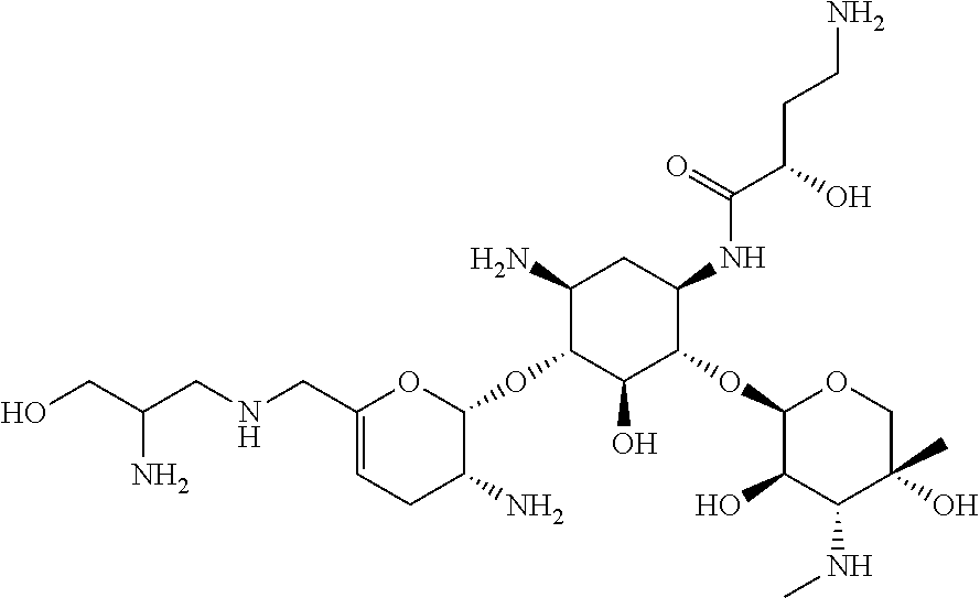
C1(CNCC(N)CO)=CCC(N)C(OC2C(O)C(OC3C(O)C(NC)C(O)(C)CO3)C(NC(C(O)CCN)=O)CC2N)O1
